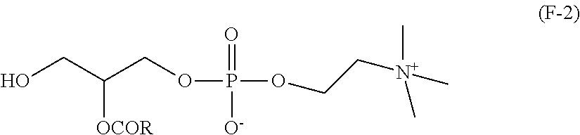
OCC(COP(=O)([O-])OCC[N+](C)(C)C)[OCOR]
